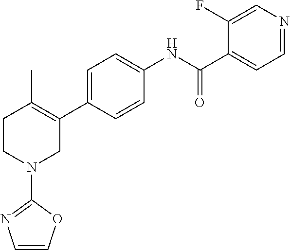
C1=C(C2=C(C)CCN(C3=NC=CO3)C2)C=CC(NC(C2=CC=NC=C2F)=O)=C1
